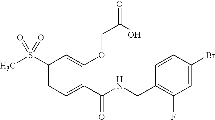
C1(S(C)(=O)=O)=CC=C(C(NCC2=C(F)C=C(Br)C=C2)=O)C(OCC(O)=O)=C1
